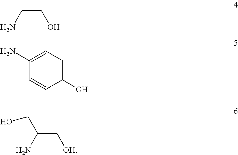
C(CO)N.C1(N)=CC=C(O)C=C1.OCC(N)C[OH]
